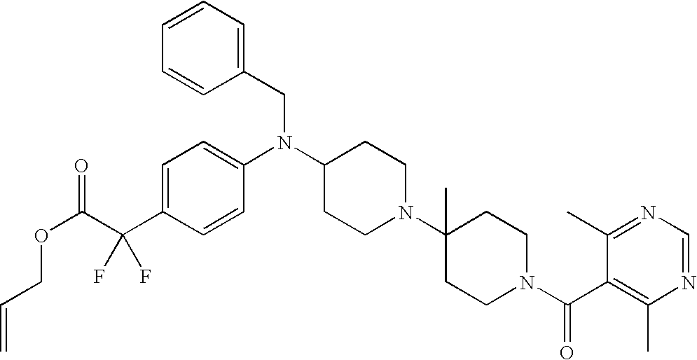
C(C1=CC=C(N(C2CCN(C3(C)CCN(C(C4=C(C)N=CN=C4C)=O)CC3)CC2)CC2=CC=CC=C2)C=C1)(C(OCC=C)=O)(F)F
